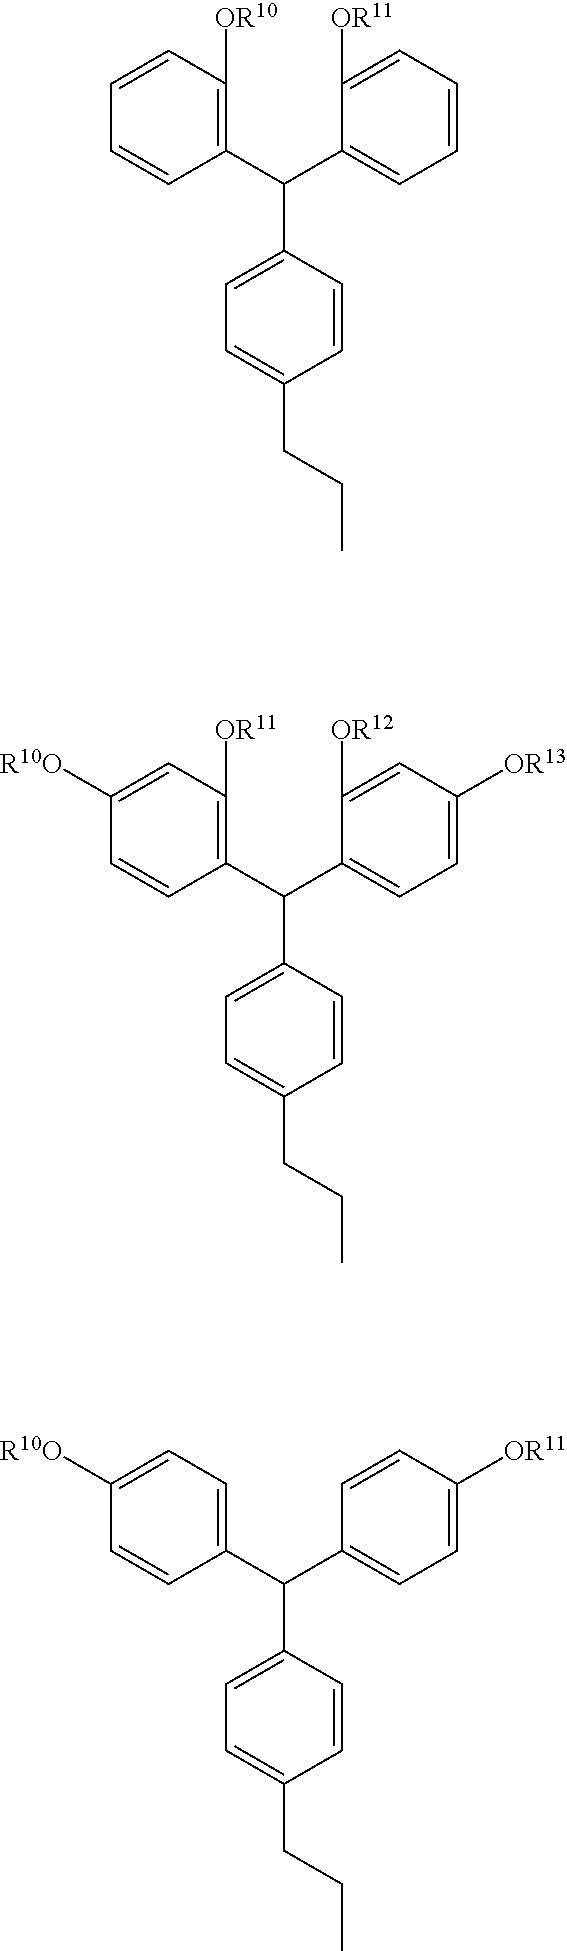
C1(C(C2=C([OR10])C=CC=C2)C2=CC=C(CCC)C=C2)=CC=CC=C1[OR11].C1(C(C2=C([OR11])C=C([R10O])C=C2)C2=CC=C(CCC)C=C2)=CC=C([OR13])C=C1[OR12].C1(C(C2=CC=C([R10O])C=C2)C2=CC=C(CCC)C=C2)=CC=C([OR11])C=C1
